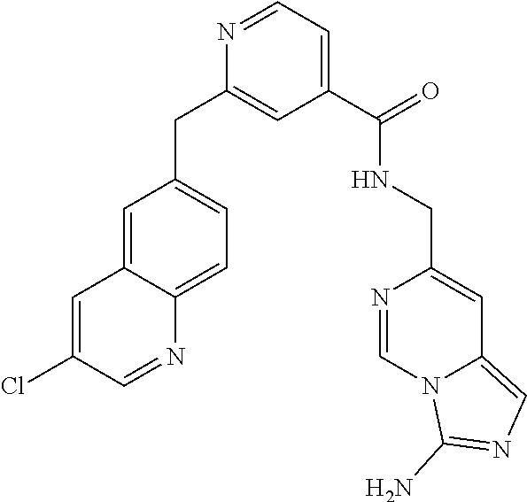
C1=NC(CC2=CC=C3C(=C2)C=C(Cl)C=N3)=CC(C(=O)NCC2=CC3=CN=C(N)N3C=N2)=C1
